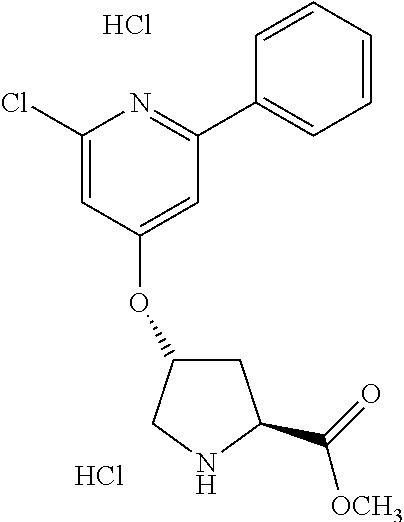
C1(Cl)=CC(OC2CC(C(=O)[OCH3])NC2)=CC(C2=CC=CC=C2)=N1.Cl.Cl
